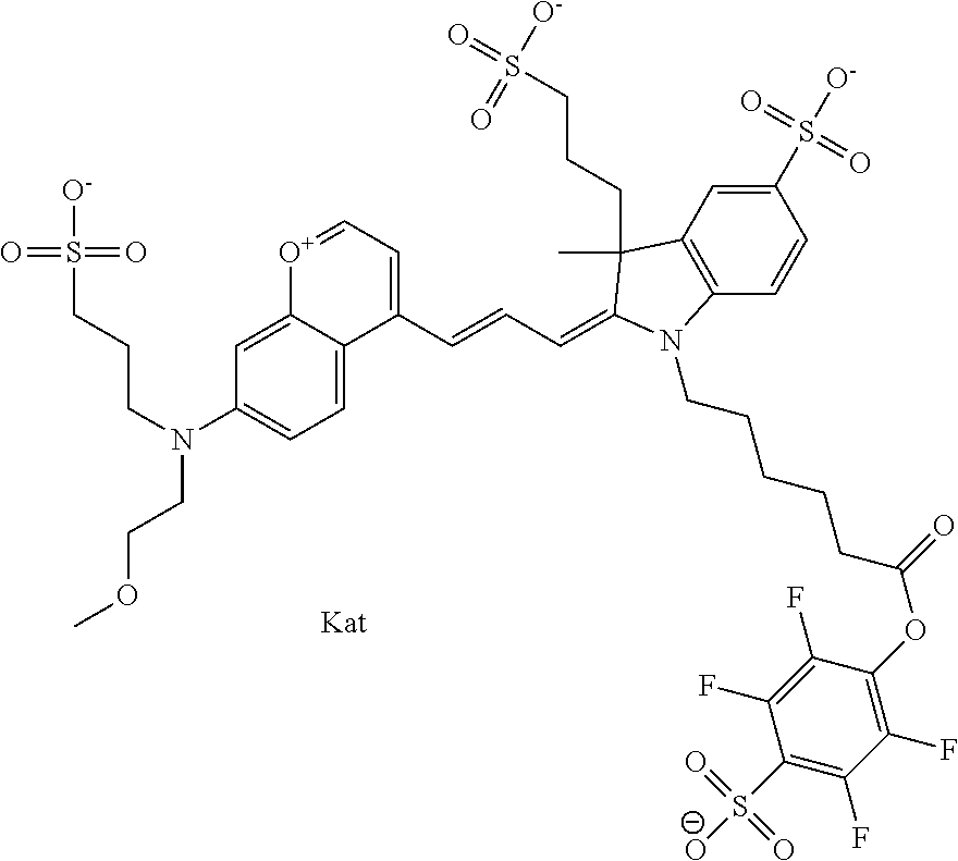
O=S([O-])(=O)CCCN(CCOC)C1=CC=C2C(=C1)[O+]=CC=C2C=CC=C1C(C)(CCCS([O-])(=O)=O)C2=C(C=CC(S(=O)([O-])=O)=C2)N1CCCCCC(OC1=C(F)C(F)=C(S(=O)([O-])=O)C(F)=C1F)=O
